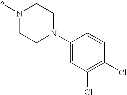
N1(*)CCN(C2=CC(Cl)=C(Cl)C=C2)CC1
